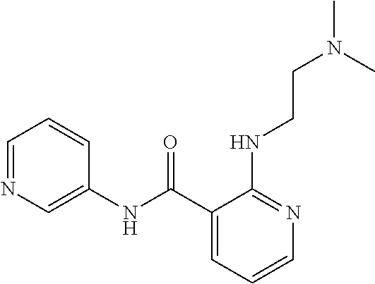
C1(C(NC2=CN=CC=C2)=O)=CC=CN=C1NCCN(C)C
